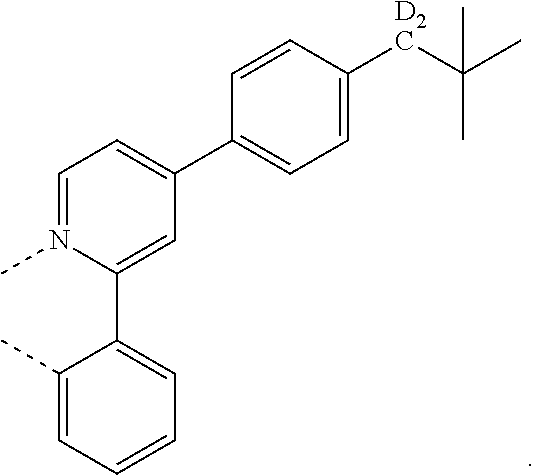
C([D2C]C1=CC=C(C2=CC=N(C)C(C3=CC=CC=C3C)=C2)C=C1)(C)(C)C
